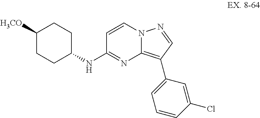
C1(NC2=NC3=C(C4=CC=CC(Cl)=C4)C=NN3C=C2)CCC([H3CO])CC1
